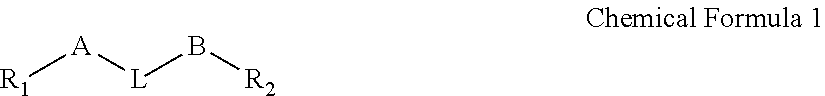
[R1][A][L]B[R2]
